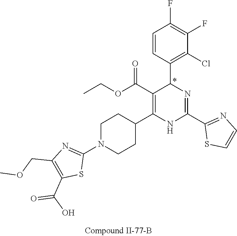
C1(F)=C(F)C=CC(C2N=C(C3=NC=CS3)NC(C3CCN(C4=NC(COC)=C(C(O)=O)S4)CC3)=C2C(OCC)=O)=C1Cl
